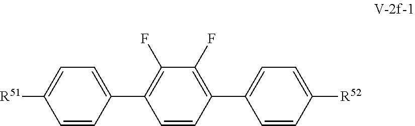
C1=CC([R52])=CC=C1C1=C(F)C(F)=C(C2=CC=C([R51])C=C2)C=C1
